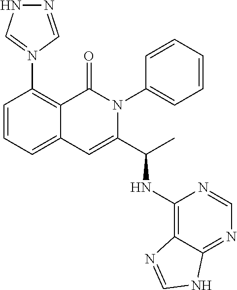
C1=CC=C2C(=C1N1=CNN=C1)C(=O)N(C1=CC=CC=C1)C(C(C)NC1=C3C(=NC=N1)NC=N3)=C2
